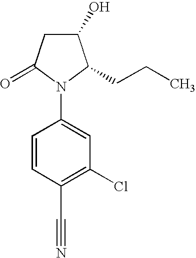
C1(O)CC(=O)N(C2=CC(Cl)=C(C#N)C=C2)C1CCC
